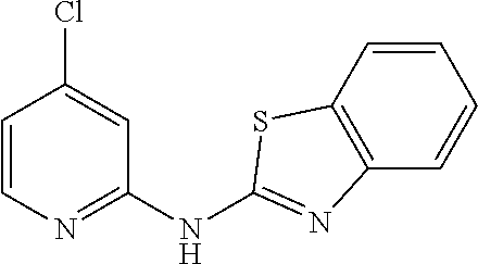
C1=C(Cl)C=CN=C1NC1=NC2=C(C=CC=C2)S1
